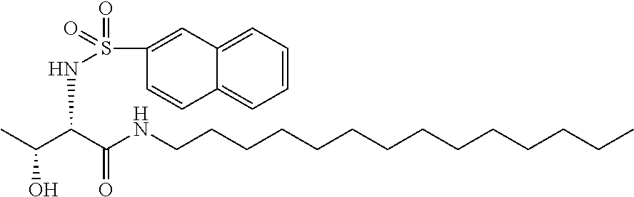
C(O)(C)C(C(NCCCCCCCCCCCCCC)=O)NS(=O)(=O)C1=CC2=CC=CC=C2C=C1
